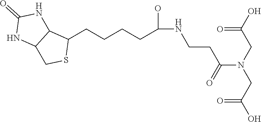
OC(CN(CC(O)=O)C(CCNC(CCCCC1C2C(CS1)NC(=O)N2)O)=O)=O
